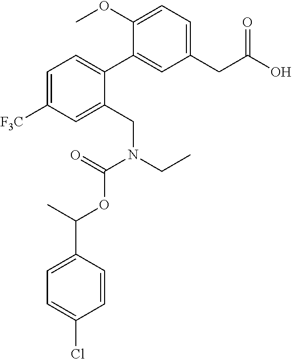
C1(C2=CC=C([F3C])C=C2CN(CC)C(=O)OC(C2=CC=C(Cl)C=C2)C)=CC(CC(O)=O)=CC=C1OC
